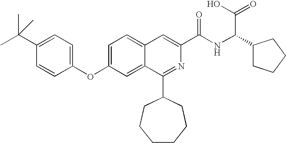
C1=C2C(=CC(OC3=CC=C(C(C)(C)C)C=C3)=C1)C(C1CCCCCC1)=NC(C(NC(C1CCCC1)C(O)=O)=O)=C2
